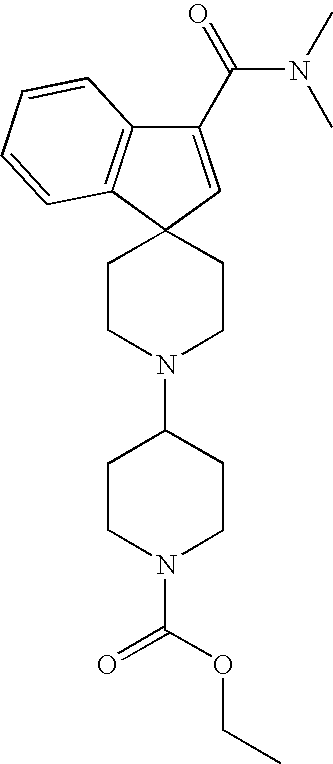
C1(C(=O)N(C)C)=CC2(C3=C1C=CC=C3)CCN(C1CCN(C(OCC)=O)CC1)CC2
